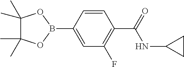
C1(C)(C)C(C)(C)OB(C2=CC(F)=C(C(=O)NC3CC3)C=C2)O1
